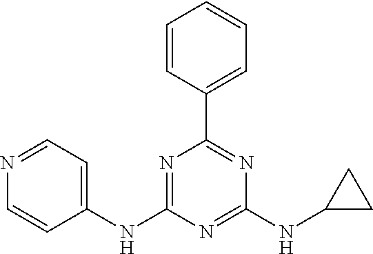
C1=CC(C2=NC(NC3CC3)=NC(NC3=CC=NC=C3)=N2)=CC=C1
